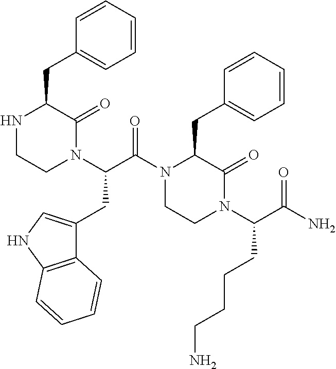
N1CCN(C(C(N2CCN(C(C(N)=O)CCCCN)C(=O)C2CC2=CC=CC=C2)=O)CC2=CNC3=C2C=CC=C3)C(=O)C1CC1=CC=CC=C1
